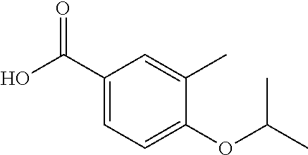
C1(OC(C)C)=CC=C(C(O)=O)C=C1C
